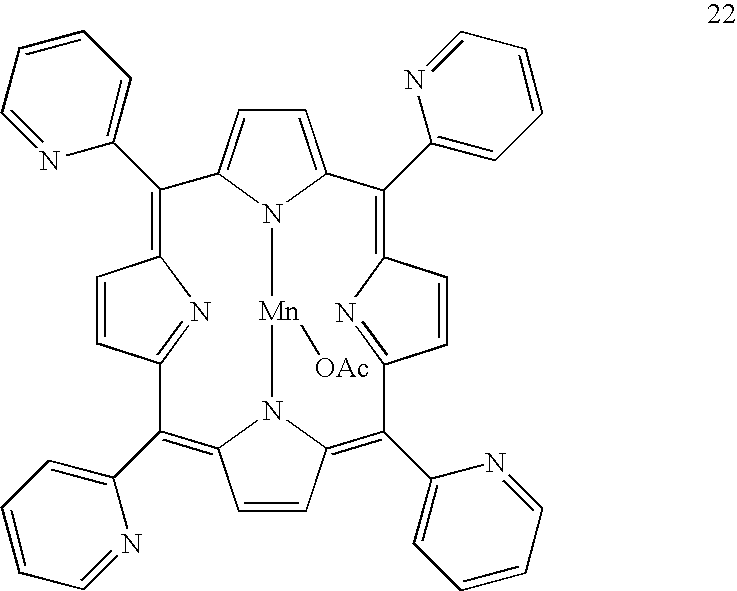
C1=C2N3C(=C1)C(C1=CC=CC=N1)=C1C=CC(=N1)C(C1=CC=CC=N1)=C1N([Mn]3[OAc])C(=C(C3=CC=CC=N3)C3=NC(=C2C2=CC=CC=N2)C=C3)C=C1
